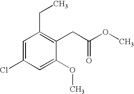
C1=C(Cl)C=C(OC)C(CC(OC)=O)=C1CC
